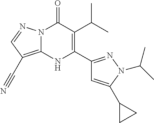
N12C(=C(C#N)C=N1)NC(C1=NN(C(C)C)C(C3CC3)=C1)=C(C(C)C)C2=O
